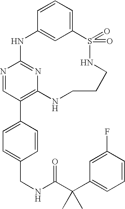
C12=CC=CC(=C1)NC1=NC(=C(C3=CC=C(CNC(C(C4=CC=CC(F)=C4)(C)C)=O)C=C3)C=N1)NCCCNS2(=O)=O
